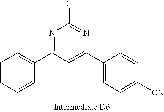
C1=CC=CC(C2=NC(Cl)=NC(C3=CC=C([CN])C=C3)=C2)=C1
